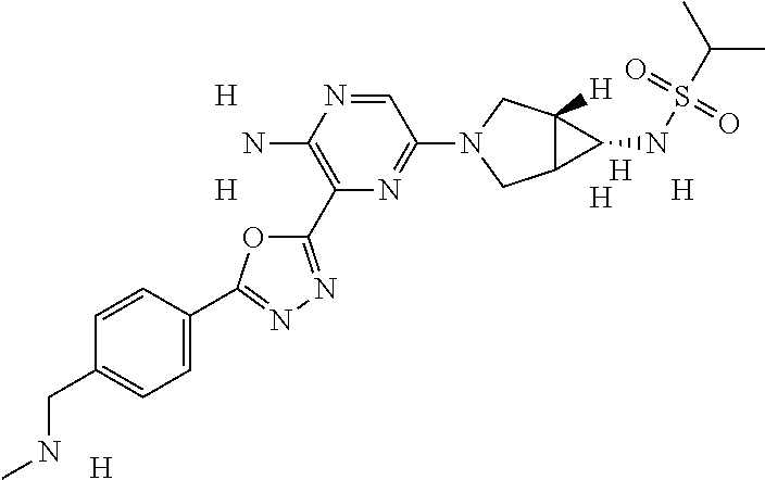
[H].[H].[H].[H].C1=NC(N)=C(C2=NN=C(C3=CC=C(CNC)C=C3)O2)N=C1N1CC2C([H])(C1)C2NS(=O)(=O)C(C)C.[H].[H]
